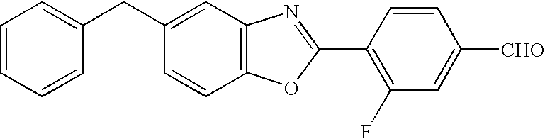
C1=CC=CC(CC2=CC3=C(C=C2)OC(C2=C(F)C=C([CHO])C=C2)=N3)=C1
